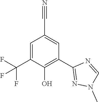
C1=C(C(F)(F)F)C(O)=C(C2=NN(C)C=N2)C=C1C#N
